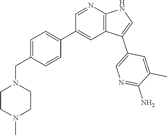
C1=C(CN2CCN(C)CC2)C=CC(C2=CC3=C(N=C2)NC=C3C2=CN=C(N)C(C)=C2)=C1
